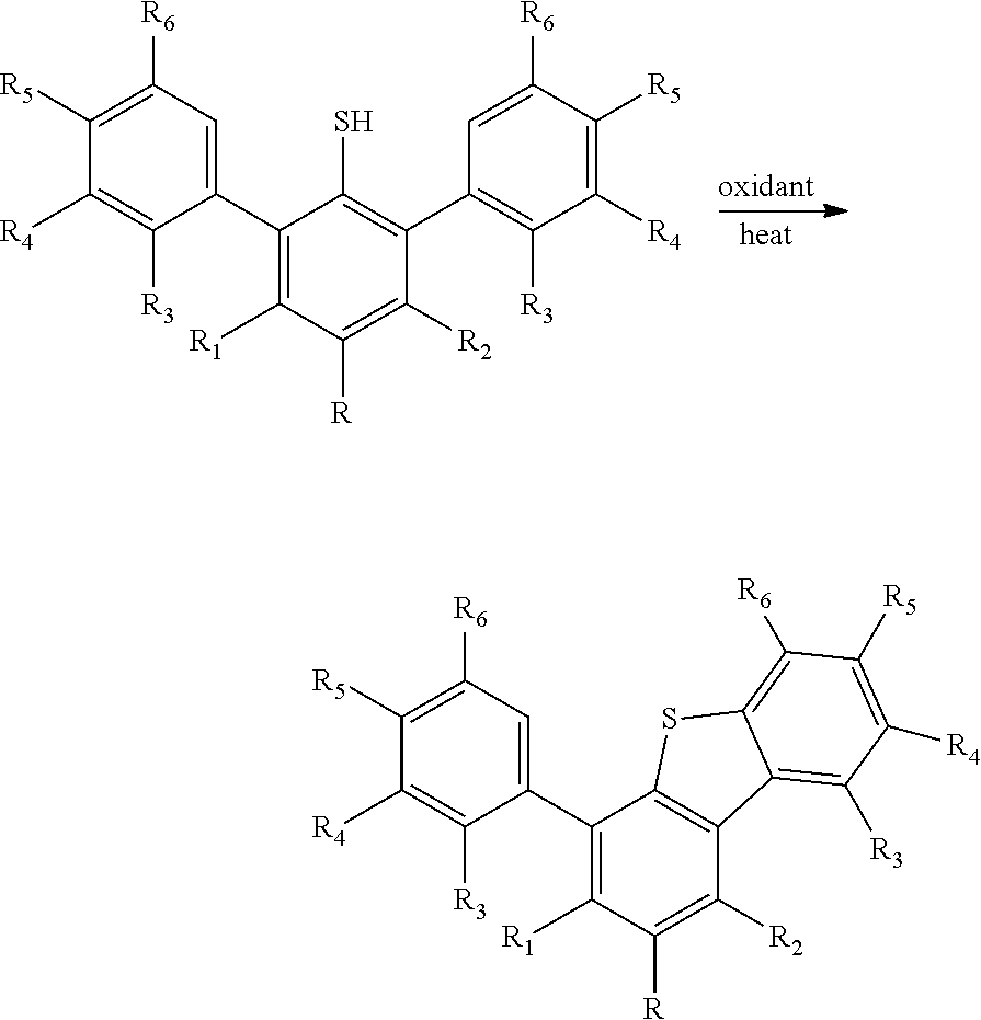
C1(C2=CC([R6])=C([R5])C([R4])=C2[R3])=C([R1])C([R])=C([R2])C(C2=C([R3])C([R4])=C([R5])C([R6])=C2)=C1S.C1(C2=CC([R6])=C([R5])C([R4])=C2[R3])=C([R1])C([R])=C([R2])C2=C1SC1=C([R6])C([R5])=C([R4])C([R3])=C21
